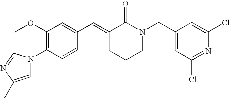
C1(OC)=C(N2C=C(C)N=C2)C=CC(C=C2CCCN(CC3=CC(Cl)=NC(Cl)=C3)C2=O)=C1
